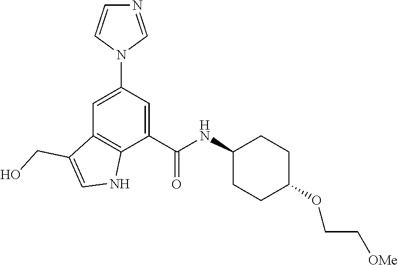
C1=C(N2C=NC=C2)C=C(C(NC2CCC(OCC[OMe])CC2)=O)C2=C1C(CO)=CN2
